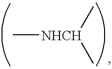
C[NHCH](C)C
